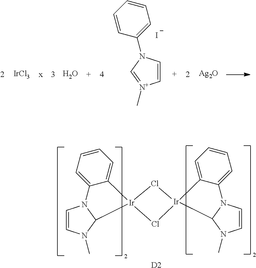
C1=CN(C)C2N1C1=CC=CC=C1[Ir]21Cl[Ir]2(C3N(C)C=CN3C3=CC=CC=C32)Cl1.[D2].[IrCl3].O.C1=CN(C2=CC=CC=C2)C=[N+]1C.[I-].[Ag2O]
